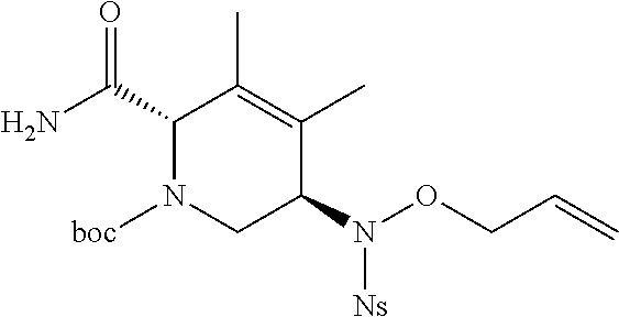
C1(C(N)=O)N([boc])CC(N([Ns])OCC=C)C(C)=C1C
